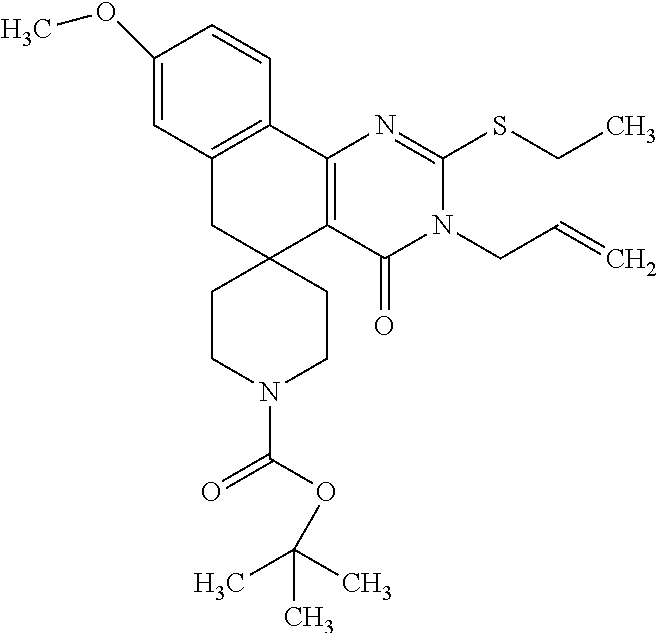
C1(OC)=CC2=C(C=C1)C1=C(C3(C2)CCN(C(OC(C)(C)C)=O)CC3)C(=O)N(CC=C)C(SCC)=N1
